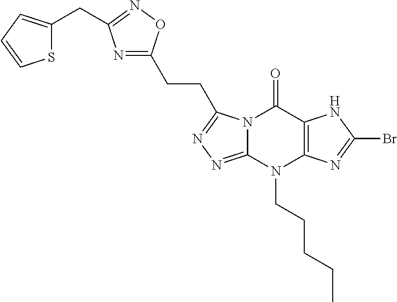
N12C(=NN=C1CCC1=NC(CC3=CC=CS3)=NO1)N(CCCCC)C1=C(C2=O)NC(Br)=N1
